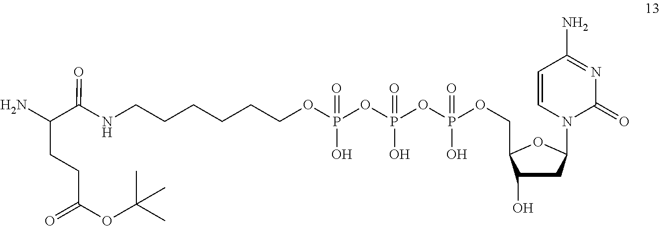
C(CCCCOP(O)(=O)OP(O)(=O)OP(OCC1OC(N2C(=O)N=C(N)C=C2)CC1O)(O)=O)CNC(C(N)CCC(OC(C)(C)C)=O)=O
